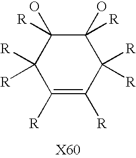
C1([R])=C([R])C([R])([R])C(O)([R])C(O)([R])C1([R])[R]
